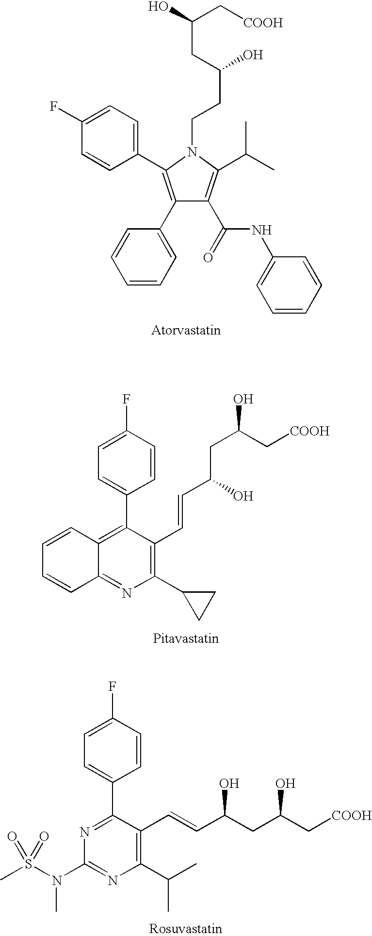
OC(CC(O)CCN1C(C2=CC=C(F)C=C2)=C(C2=CC=CC=C2)C(C(=O)NC2=CC=CC=C2)=C1C(C)C)C[COOH].FC1=CC=C(C2=C3C(=NC(C4CC4)=C2C=CC(O)CC(C[COOH])O)C=CC=C3)C=C1.FC1=CC=C(C2=NC(N(S(C)(=O)=O)C)=NC(C(C)C)=C2C=CC(CC(C[COOH])O)O)C=C1
